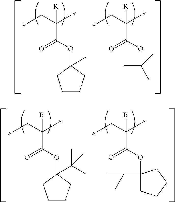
CCC(C)(C(OC1(C)CCCC1)=O)[R].CCC(C)(C(OC(C)(C)C)=O)[R].CCC(C)(C(OC1(C(C)(C)C)CCCC1)=O)[R].CCC(C)(C(OC1(C(C)C)CCCC1)=O)[R]
